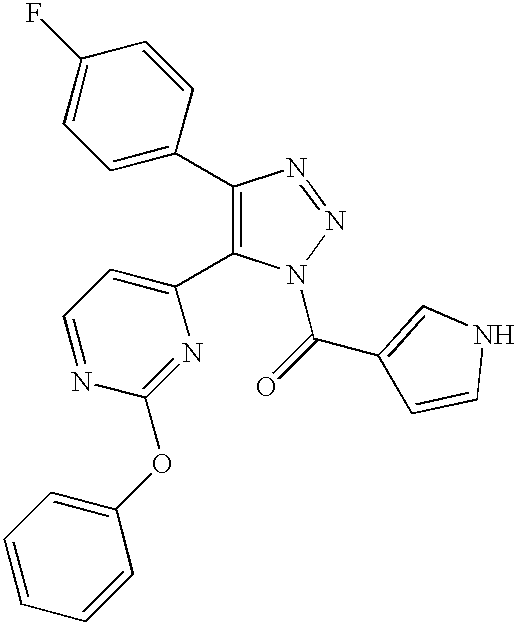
C1(C2=CC=C(F)C=C2)=C(C2=CC=NC(OC3=CC=CC=C3)=N2)N(C(=O)C2=CNC=C2)N=N1
